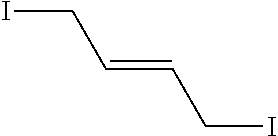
ICC=CCI
